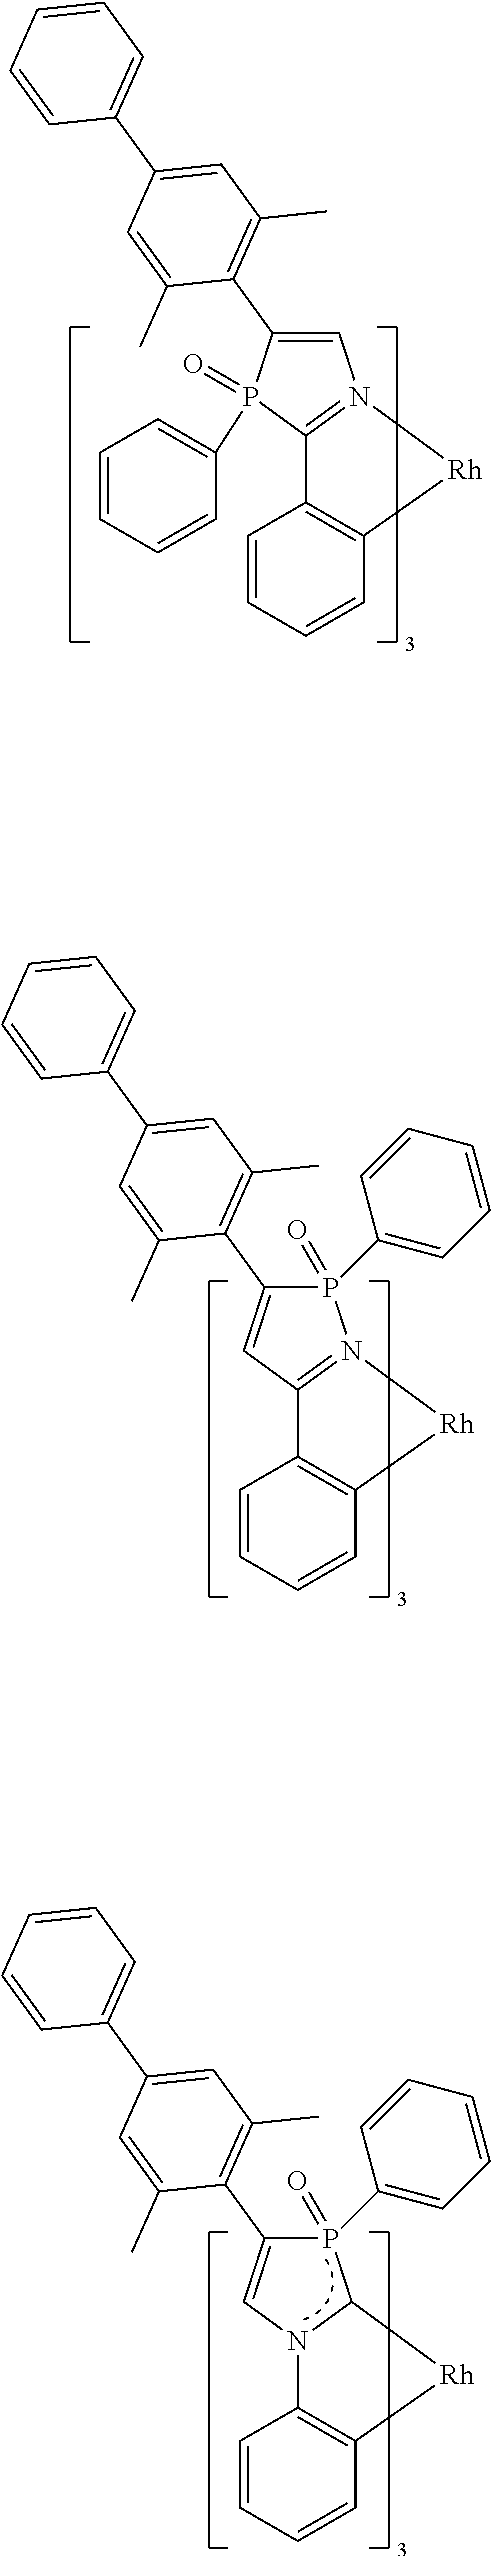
C1=CC=CC2=C1C1=N(C=C(C3=C(C)C=C(C4=CC=CC=C4)C=C3C)P1(=O)C1=CC=CC=C1)[Rh]2.C1=CC=CC2=C1C1=N(P(=O)(C3=CC=CC=C3)C(C3=C(C)C=C(C4=CC=CC=C4)C=C3C)=C1)[Rh]2.C1=CC=CC2=C1N1C(P(=O)(C3=CC=CC=C3)C(C3=C(C)C=C(C4=CC=CC=C4)C=C3C)=C1)[Rh]2
